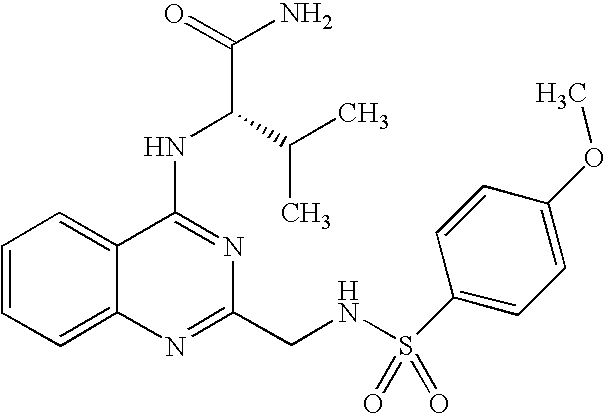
C12=CC=CC=C1C(NC(C(N)=O)C(C)C)=NC(CNS(=O)(=O)C1=CC=C(OC)C=C1)=N2
